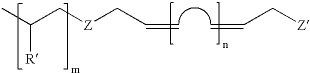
C(=C)C[Z]CC([R])C.C=CC[Z]
